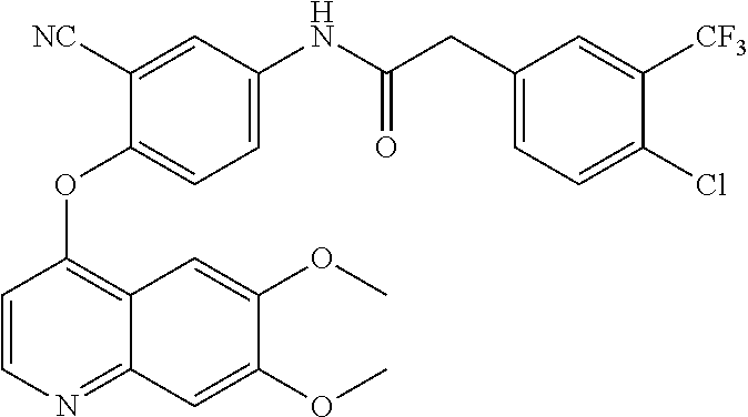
C1=CN=C2C(=C1OC1=CC=C(NC(CC3=CC=C(Cl)C([CF3])=C3)=O)C=C1[NC])C=C(OC)C(OC)=C2
